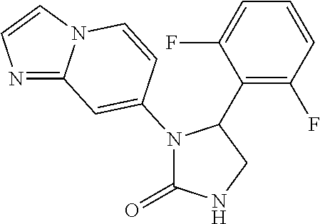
N1=C2N(C=C1)C=CC(N1C(=O)NCC1C1=C(F)C=CC=C1F)=C2
